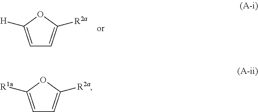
C1=C([R1a])OC([R2a])=C1.C1=C([H])OC([R2a])=C1
